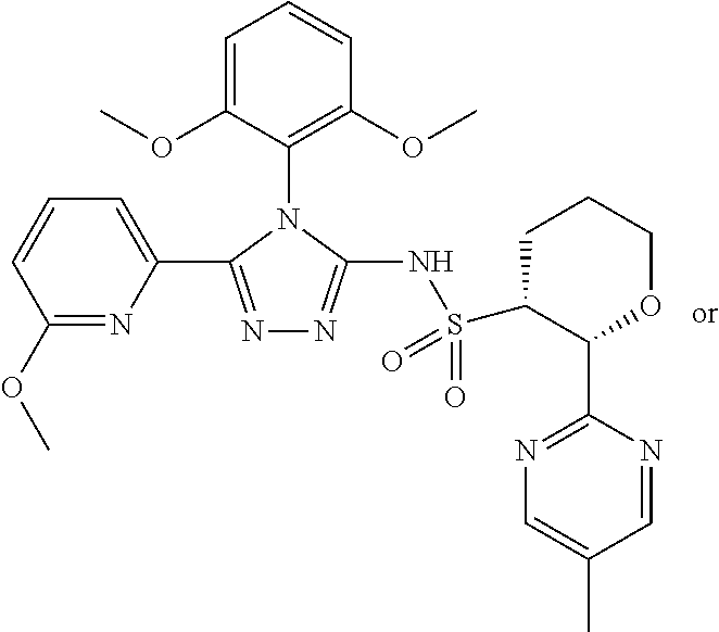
N1=C(C2=CC=CC(OC)=N2)N(C2=C(OC)C=CC=C2OC)C(NS(=O)(=O)C2CCCOC2C2=NC=C(C)C=N2)=N1
